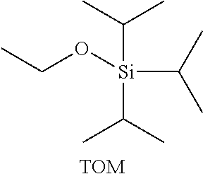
CCO[Si](C(C)C)(C(C)C)C(C)C.[TOM]
